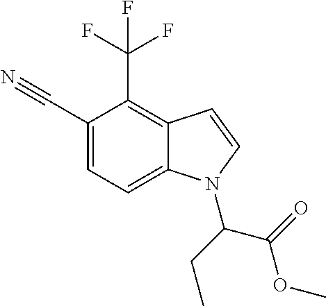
C1(C#N)=CC=C2C(=C1C(F)(F)F)C=CN2C(C(OC)=O)CC
